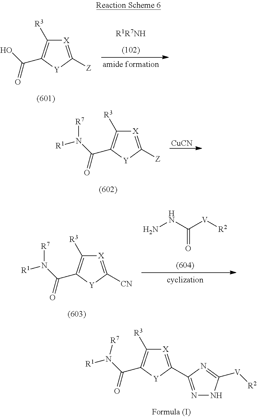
[X]1=C([Z])[Y]C(C(O)=O)=C1[R3].[CuCN].[X]1=C([Z])[Y]C(C(N([R7])[R1])=O)=C1[R3].NNC([V][R2])=O.[X]1=C([CN])[Y]C(C(N([R7])[R1])=O)=C1[R3].[X]1=C(C2=NNC([V][R2])=N2)[Y]C(C(N([R7])[R1])=O)=C1[R3]
